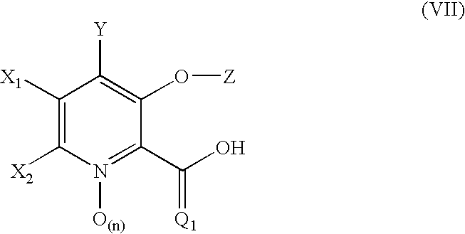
C1([X1])=C([X2])N([O(n)])=C(C(O)=[Q1])C(O[Z])=C1[Y]
